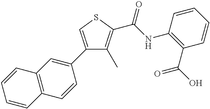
C1(C2=CC3=C(C=C2)C=CC=C3)=CSC(C(NC2=C(C(O)=O)C=CC=C2)=O)=C1C
